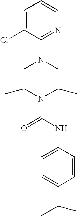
N1(C(NC2=CC=C(C(C)C)C=C2)=O)C(C)CN(C2=NC=CC=C2Cl)CC1C
